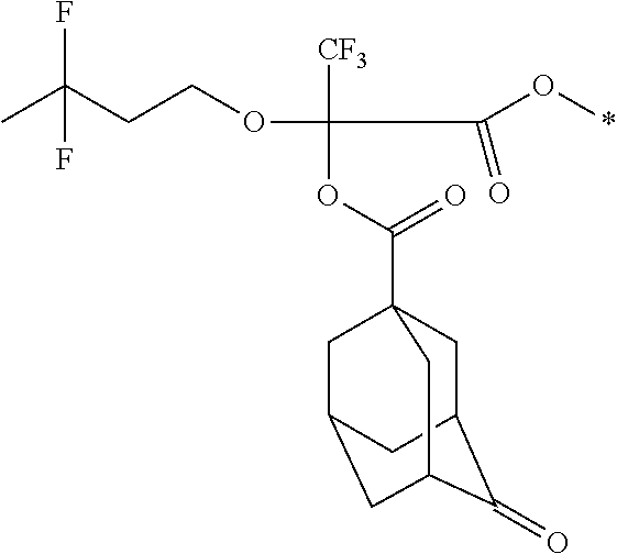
C(COC(C(O*)=O)([CF3])OC(=O)C12CC3C(=O)C(CC(C1)C3)C2)C(F)(C)F
